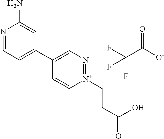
N1=CC=C(C2=CN=[N+](CCC(=O)O)C=C2)C=C1N.O=C(C(F)(F)F)[O-]
